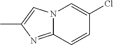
C12=NC(C)=CN1C=C(Cl)C=C2
